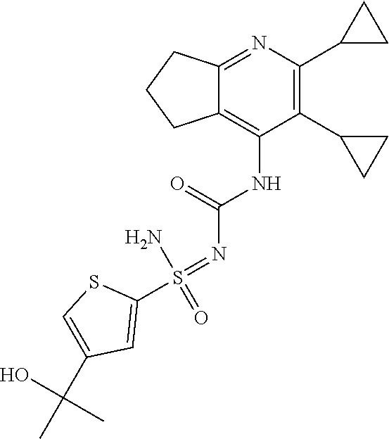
O=S(=NC(=O)NC1=C2CCCC2=NC(C2CC2)=C1C1CC1)(C1=CC(C(C)(O)C)=CS1)N
